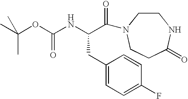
CC(OC(NC(C(=O)N1CCNC(=O)CC1)CC1=CC=C(F)C=C1)=O)(C)C
